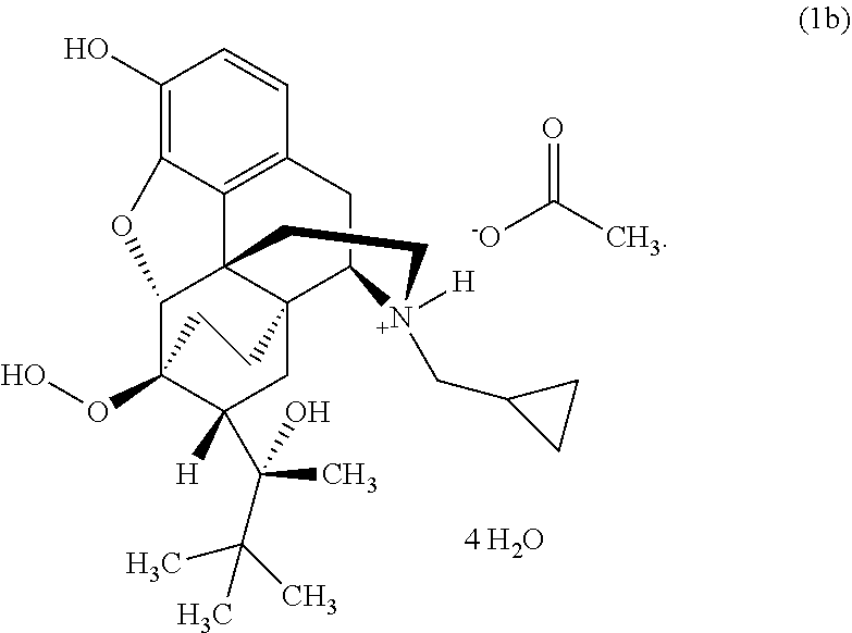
C1(O)=C2C3=C(C=C1)CC1C45C3(C(C(OO)(C([H])(C(C(C)(C)C)(C)O)C4)CC5)O2)CC[N+]1(CC1CC1)[H].O=C(C)[-O]
